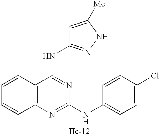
C12=C(N=C(NC3=CC=C(Cl)C=C3)N=C1NC1=NNC([Me])=C1)C=CC=C2
